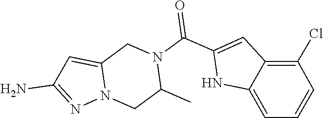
C12=CC(N)=NN1CC(C)N(C(C1=CC3=C(Cl)C=CC=C3N1)=O)C2
